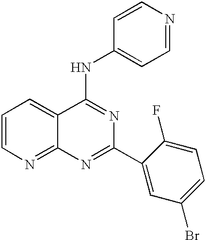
C1=CN=C2C(=C1)C(NC1=CC=NC=C1)=NC(C1=CC(Br)=CC=C1F)=N2
